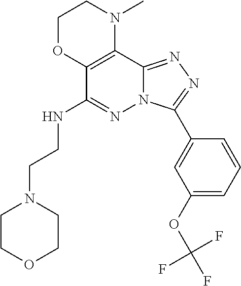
C12=C(C(NCCN3CCOCC3)=NN3C1=NN=C3C1=CC(OC(F)(F)F)=CC=C1)OCCN2C
